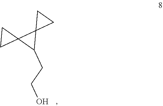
C12(C(CCO)C13CC3)CC2
